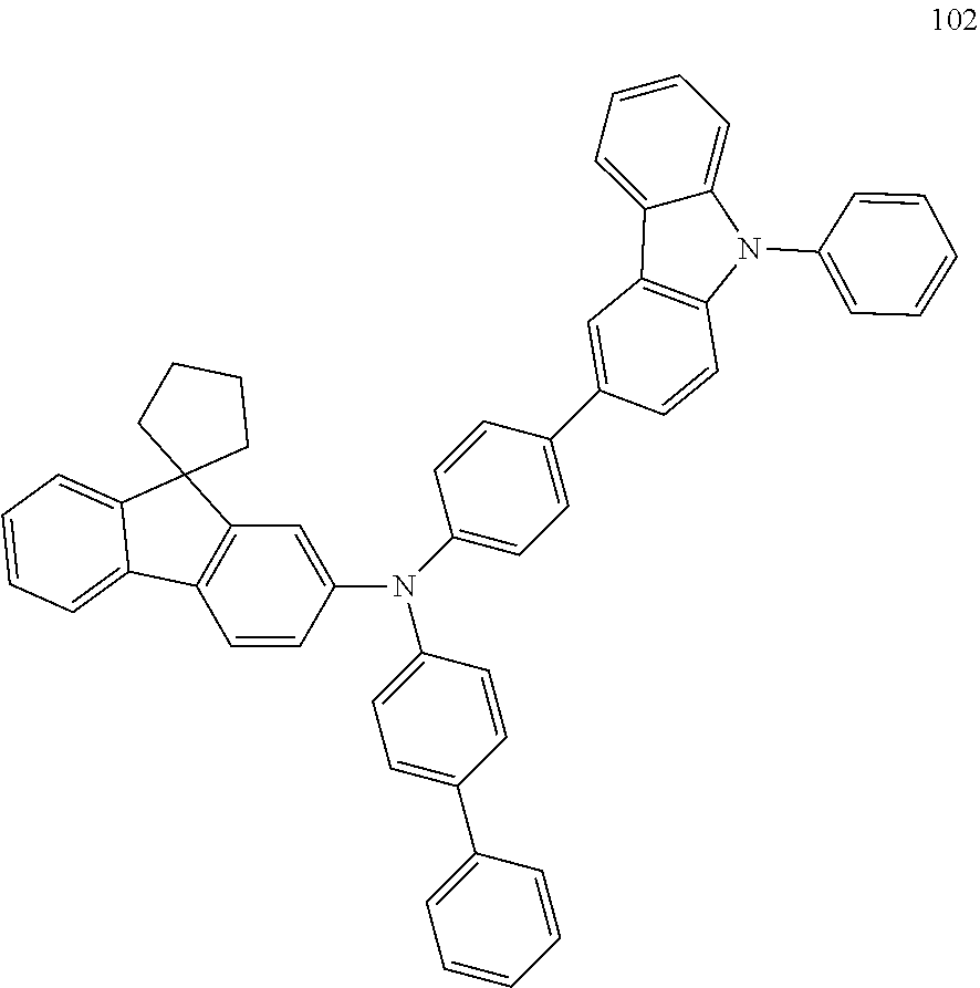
C1=CC(N(C2=CC=C(C3=CC=CC=C3)C=C2)C2=CC=C(C3=CC4=C(C=C3)N(C3=CC=CC=C3)C3=CC=CC=C43)C=C2)=CC2=C1C1=CC=CC=C1C21CCCC1
